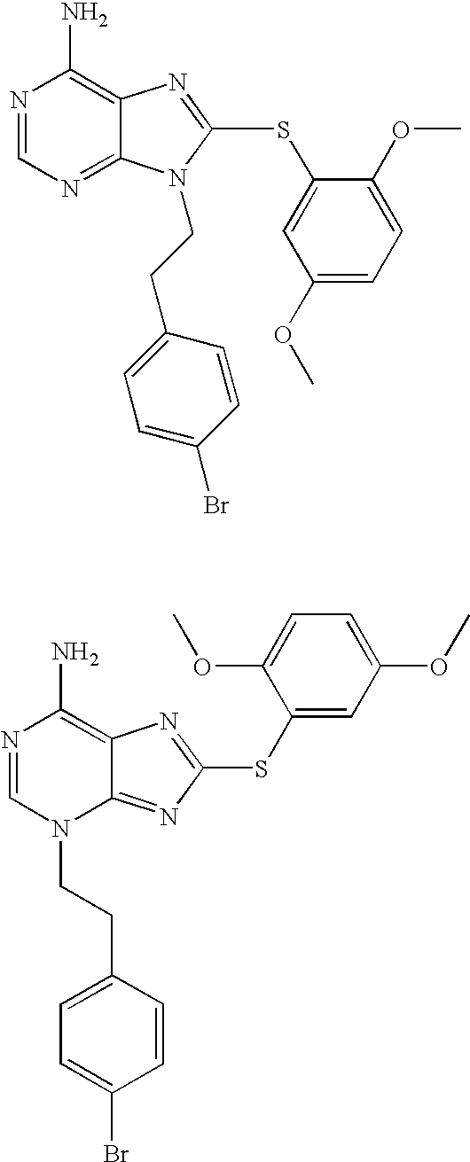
C12=NC=NC(N)=C1N=C(SC1=CC(OC)=CC=C1OC)N2CCC1=CC=C(Br)C=C1.C12=NC(SC3=CC(OC)=CC=C3OC)=NC1=C(N)N=CN2CCC1=CC=C(Br)C=C1
